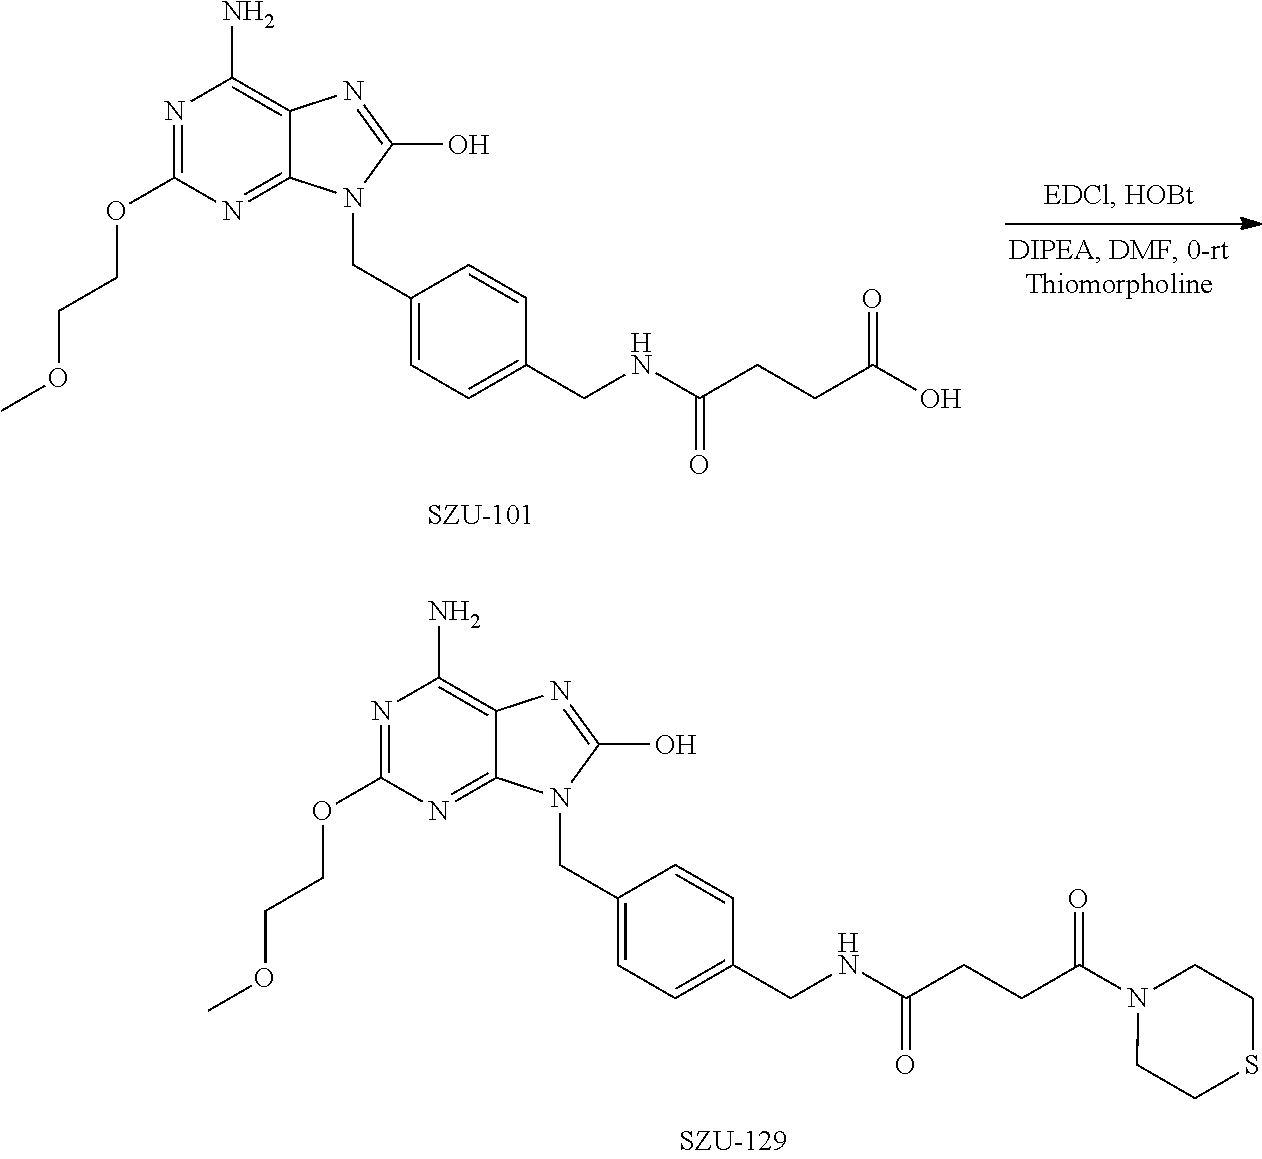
C1=CC(CNC(CCC(=O)O)=O)=CC=C1CN1C(O)=NC2=C(N)N=C(OCCOC)N=C12.C1=CC(CNC(CCC(=O)N2CCSCC2)=O)=CC=C1CN1C(O)=NC2=C(N)N=C(OCCOC)N=C12
